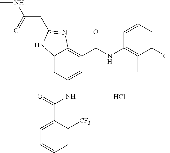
Cl.C12=CC(NC(C3=CC=CC=C3[CF3])=O)=CC(C(NC3=C(C)C(Cl)=CC=C3)=O)=C1N=C(CC(=O)NC)N2
